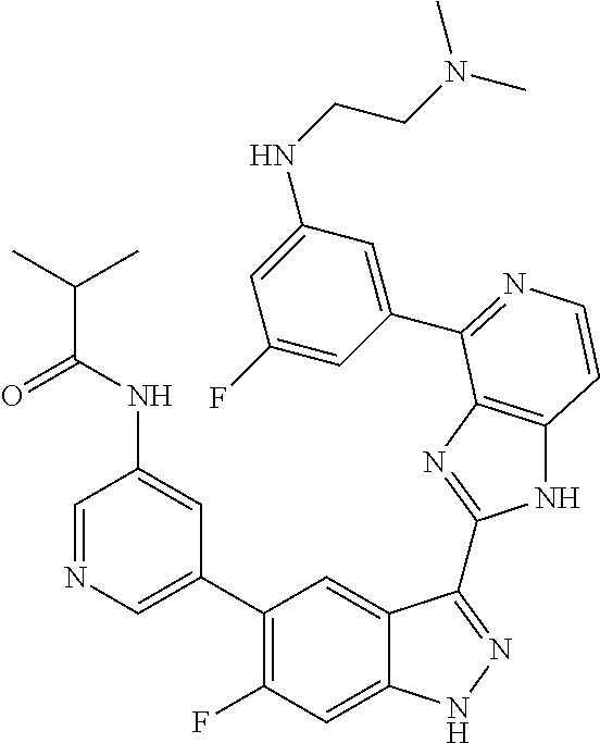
C1=C(C2=C(F)C=C3C(=C2)C(C2=NC4=C(N2)C=CN=C4C2=CC(NCCN(C)C)=CC(F)=C2)=NN3)C=C(NC(=O)C(C)C)C=N1
